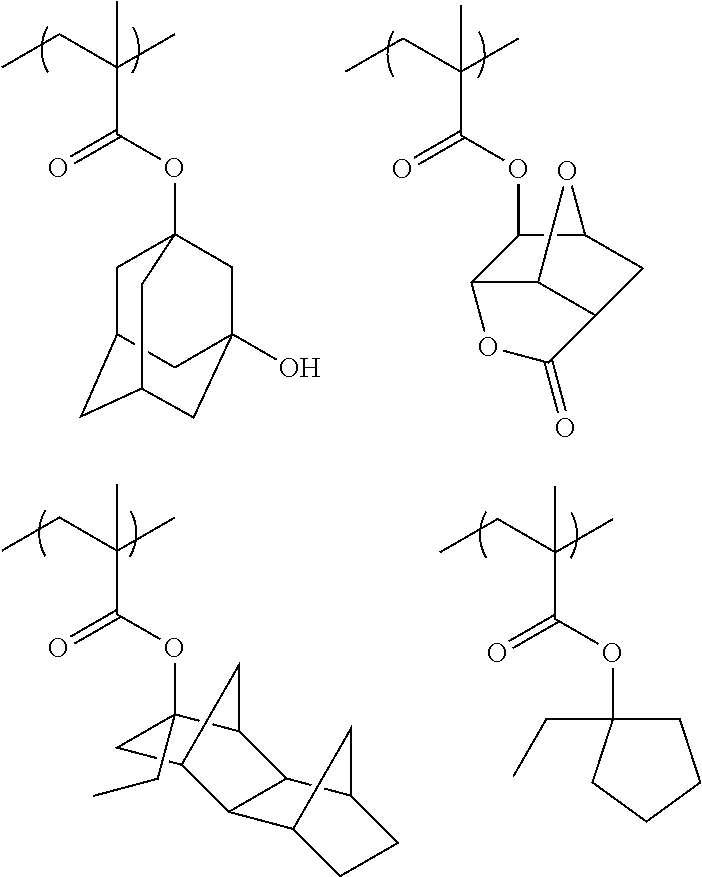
CCC(C)(C(OC12CC3CC(CC(O)(C1)C3)C2)=O)C.CCC(C)(C)C(=O)OC1C2C3C(CC1O3)C(=O)O2.CCC(C)(C(=O)OC1(CC)CCCC1)C.CCC(C)(C(OC1(CC)CC2CC1C1C2C2CCC1C2)=O)C
